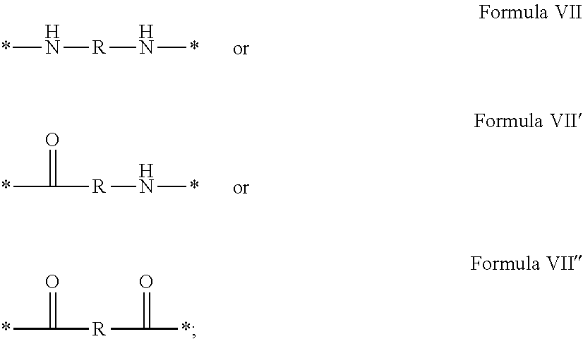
*N[R]N*.*C(=O)[R]N*.*C(=O)[R]C(=O)*
